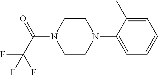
C1=C(C)C(N2CCN(C(C(F)(F)F)=O)CC2)=CC=C1
